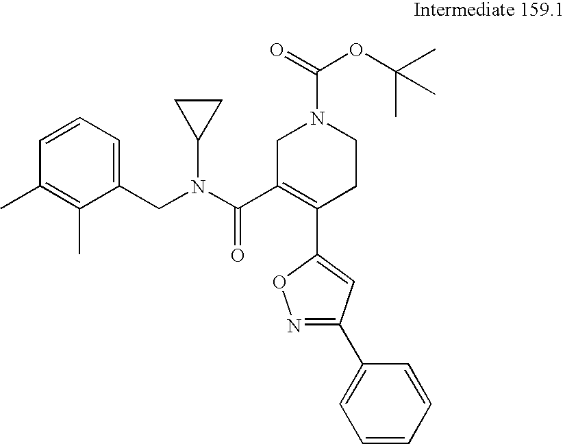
C1=CC=C(CN(C(C2=C(C3=CC(C4=CC=CC=C4)=NO3)CCN(C(=O)OC(C)(C)C)C2)=O)C2CC2)C(C)=C1C
